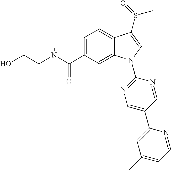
C(C1=CC=C2C(=C1)N(C1=NC=C(C3=CC(C)=CC=N3)C=N1)C=C2S(C)=O)(=O)N(C)CCO
